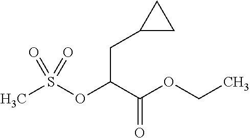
O(C(C(OCC)=O)CC1CC1)S(C)(=O)=O
